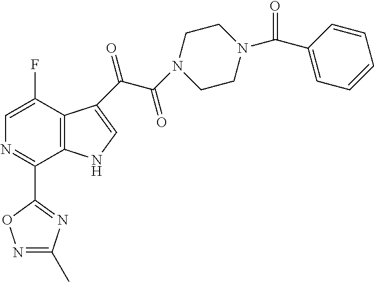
N1=C(C2=NC(C)=NO2)C2=C(C(F)=C1)C(C(C(N1CCN(C(C3=CC=CC=C3)=O)CC1)=O)=O)=CN2
